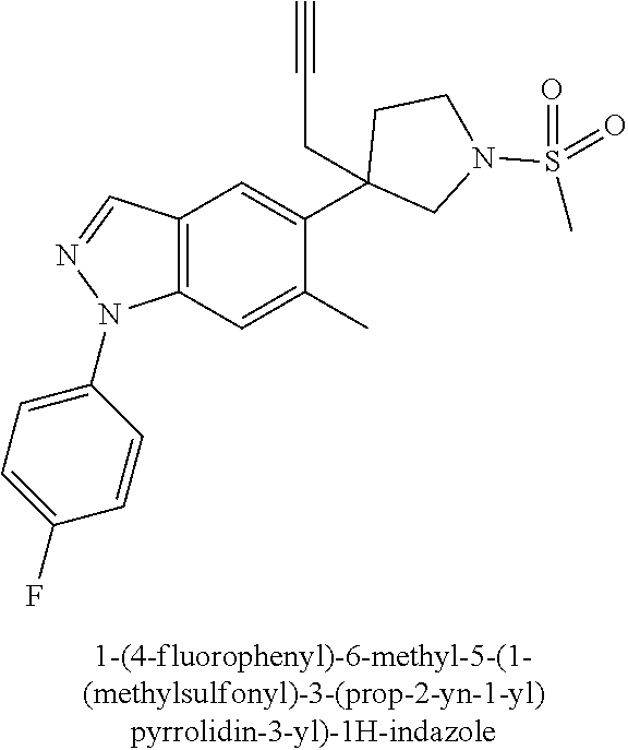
C12=C(C=C(C)C(C3(CC#C)CN(S(C)(=O)=O)CC3)=C1)N(C1=CC=C(F)C=C1)N=C2
